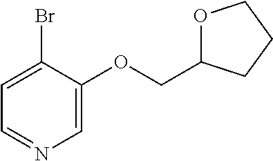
C(OC1=CN=CC=C1Br)C1OCCC1
